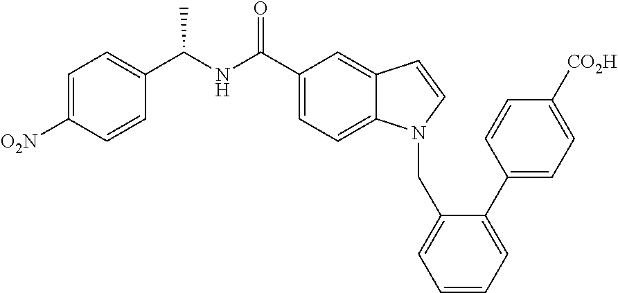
C1=CC(C(NC(C2=CC=C3C(=C2)C=CN3CC2=CC=CC=C2C2=CC=C([CO2H])C=C2)=O)C)=CC=C1[O2N]
